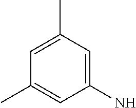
C1(N)=CC(C)=CC(C)=C1
